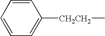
C1=CC=CC([CH2CH2]C)=C1
